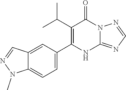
C1(C(C)C)=C(C2=CC=C3C(=C2)C=NN3C)NC2=NC=NN2C1=O
